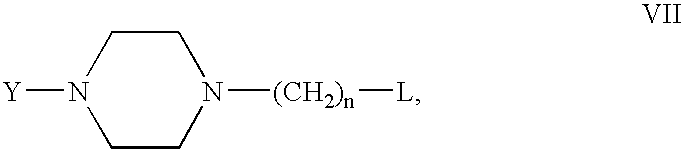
N1([Y])CCN([(CH2)n][L])CC1
